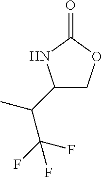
C1(C(C)C(F)(F)F)COC(=O)N1
